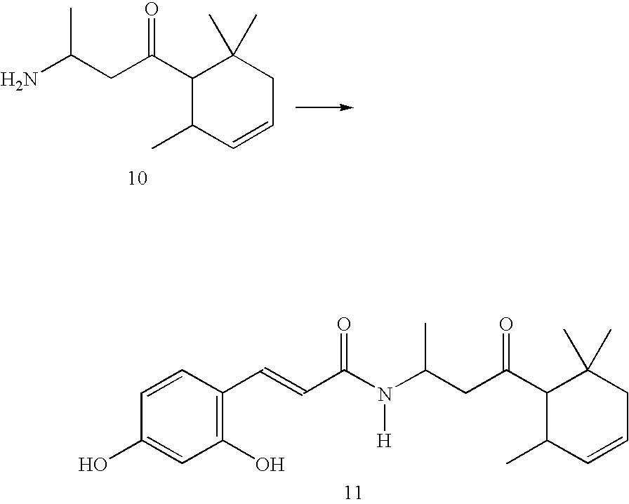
C1(C(CC(N)C)=O)C(C)C=CCC1(C)C.N([H])(C(CC(C1C(C)C=CCC1(C)C)=O)C)C(C=CC1=C(O)C=C(O)C=C1)=O
